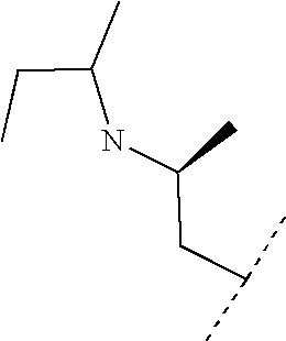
N(C(CC(C)C)C)C(C)CC
